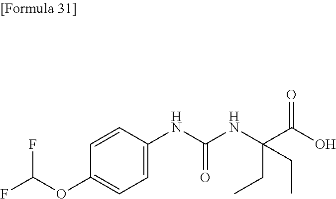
C1=C(OC(F)F)C=CC(NC(NC(C(O)=O)(CC)CC)=O)=C1
